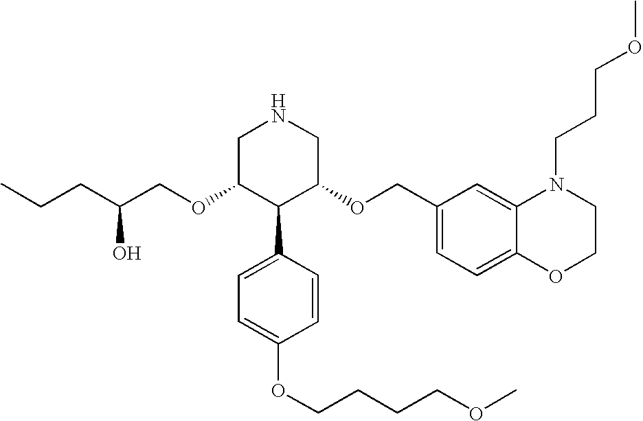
O(C1C(C2=CC=C(OCCCCOC)C=C2)C(OCC2=CC=C3C(=C2)N(CCCOC)CCO3)CNC1)CC(CCC)O
